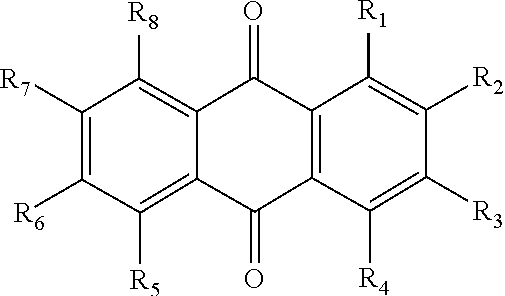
C1(=O)C2=C(C(=O)C3=C([R8])C([R7])=C([R6])C([R5])=C13)C([R1])=C([R2])C([R3])=C2[R4]
